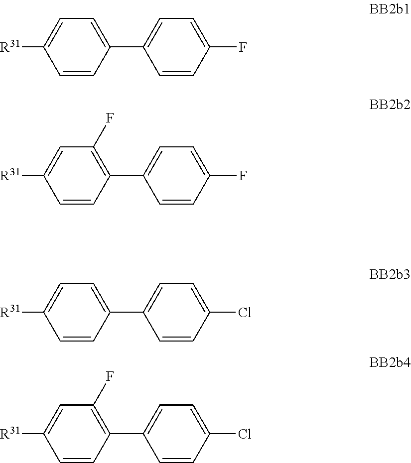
[R31]C1=CC=C(C2=CC=C(F)C=C2)C=C1.[R31]C1=CC(F)=C(C2=CC=C(F)C=C2)C=C1.[R31]C1=CC=C(C2=CC=C(Cl)C=C2)C=C1.[R31]C1=CC(F)=C(C2=CC=C(Cl)C=C2)C=C1
